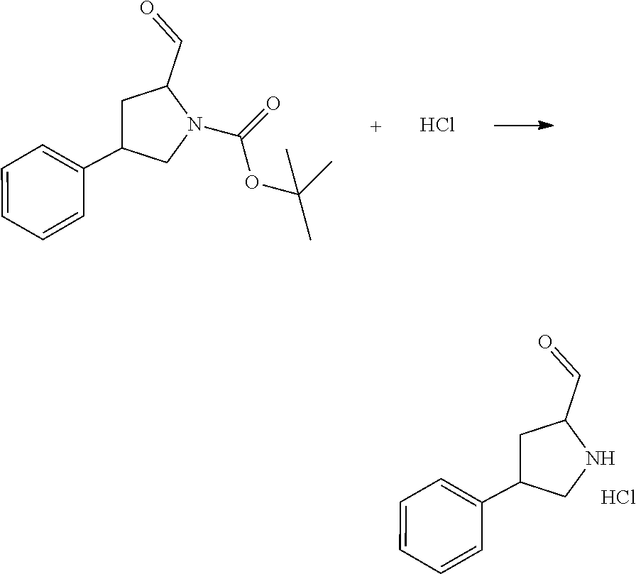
C1=C(C2CC(C=O)N(C(=O)OC(C)(C)C)C2)C=CC=C1.Cl.C1=C(C2CC(C=O)NC2)C=CC=C1.Cl
